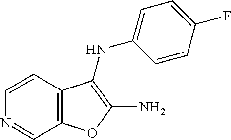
C12=C(C=CN=C1)C(NC1=CC=C(F)C=C1)=C(N)O2
